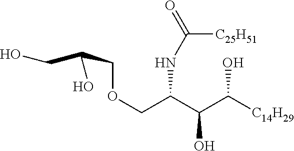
C(C(O)COCC(C(C([C14H29])O)O)NC([C25H51])=O)O
